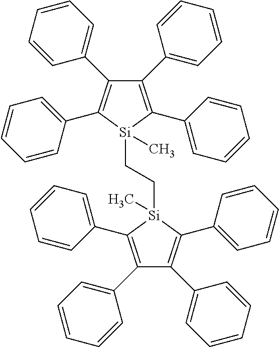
C1(C2=CC=CC=C2)=C(C2=CC=CC=C2)[Si](C)(CC[Si]2(C)C(C3=CC=CC=C3)=C(C3=CC=CC=C3)C(C3=CC=CC=C3)=C2C2=CC=CC=C2)C(C2=CC=CC=C2)=C1C1=CC=CC=C1
